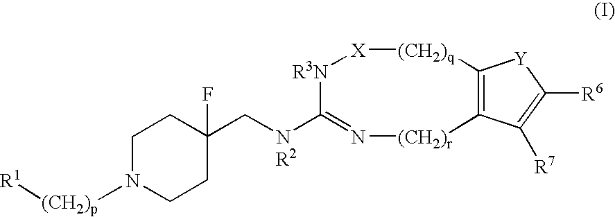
C1N([(CH2)p][R1])CCC(C[NR2]C2=N[(CH2)r]C3=C([(CH2)q][X][R3N]2)[Y]C([R6])=C3[R7])(F)C1
